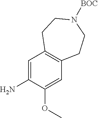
N1([BOC])CCC2=C(CC1)C=C(OC)C(N)=C2
